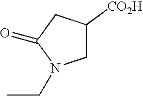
C1C([CO2H])CC(=O)N1CC
